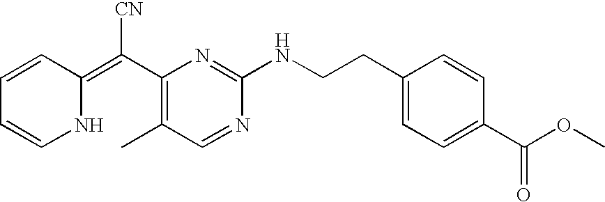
C1=CC(=C(C2=C(C)C=NC(NCCC3=CC=C(C(OC)=O)C=C3)=N2)[CN])NC=C1
